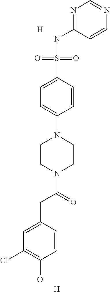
C1=CC(CC(=O)N2CCN(C3=CC=C(S(NC4=NC=NC=C4)(=O)=O)C=C3)CC2)=CC(Cl)=C1O.[H].[H]
